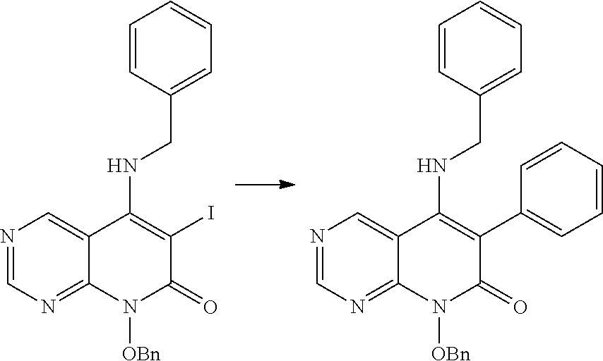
N1=CN=C2C(=C1)C(NCC1=CC=CC=C1)=C(I)C(=O)N2[OBn].N1=CN=C2C(=C1)C(NCC1=CC=CC=C1)=C(C1=CC=CC=C1)C(=O)N2[OBn]
